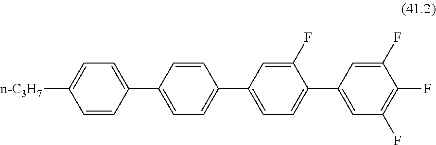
C1([n-C3H7])=CC=C(C2=CC=C(C3=CC=C(C4=CC(F)=C(F)C(F)=C4)C(F)=C3)C=C2)C=C1
